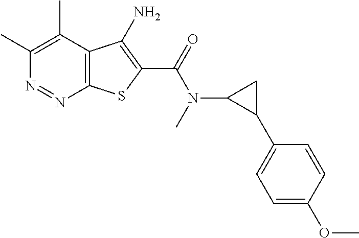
C1(C)=C(C)C2=C(N=N1)SC(C(=O)N(C1C(C3=CC=C(OC)C=C3)C1)C)=C2N
